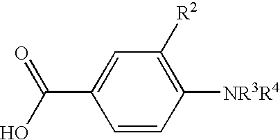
C1(C(O)=O)=CC([R2])=C([NR3R4])C=C1
